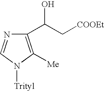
C1(C(C[COOEt])O)=C([Me])N([Trityl])C=N1
